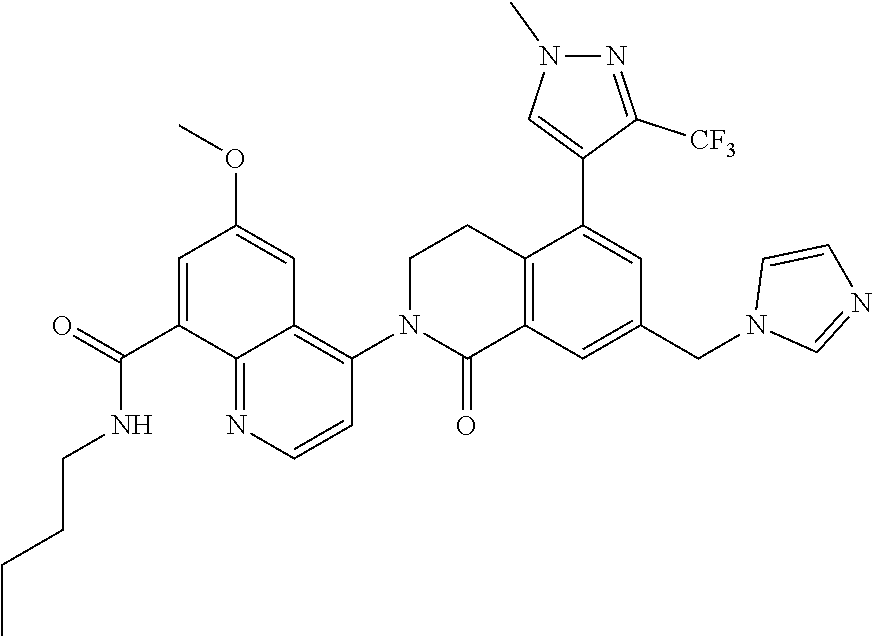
C12=C(C=C(CN3C=NC=C3)C=C1C1=CN(C)N=C1[CF3])C(=O)N(C1=C3C(=NC=C1)C(C(=O)NCCCC)=CC(OC)=C3)CC2
